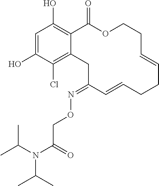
C1=C(O)C(Cl)=C2C(=C1O)C(=O)OCCC=CCCC=CC(=NOCC(N(C(C)C)C(C)C)=O)C2
